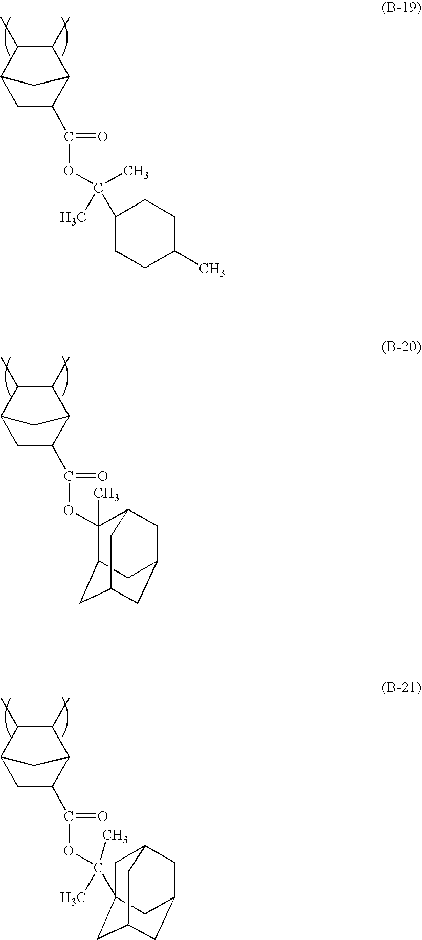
C1(C)C(C)C2CC(C(=O)OC(C)(C)C3CCC(C)CC3)C1C2.C1(C)C(C)C2CC(C(=O)OC3(C)C4CC5CC(CC3C5)C4)C1C2.C1(C)C(C)C2CC(C(=O)OC(C)(C)C34CC5CC(CC(C3)C5)C4)C1C2
